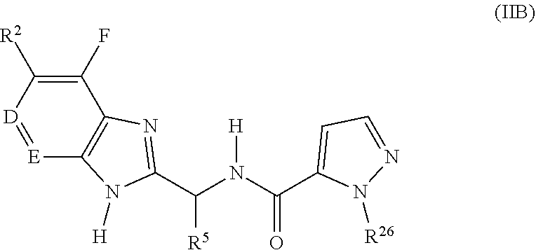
C1([R2])=C(F)C2=C([E]=[D]1)N([H])C(C([R5])N([H])C(=O)C1=CC=NN1[R26])=N2
